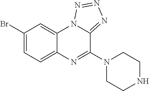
C1(Br)=CC=C2C(=C1)N1C(=NN=N1)C(N1CCNCC1)=N2
